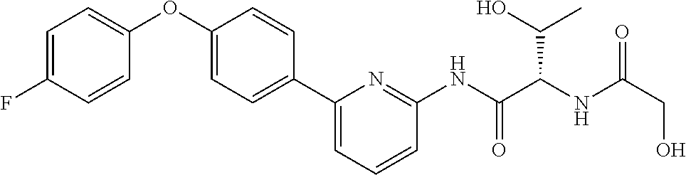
C1=C(F)C=CC(OC2=CC=C(C3=CC=CC(NC(C(NC(CO)=O)C(O)C)=O)=N3)C=C2)=C1
